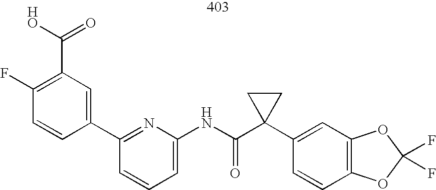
C1(C2=CC(C(=O)O)=C(F)C=C2)=NC(NC(C2(C3=CC4=C(C=C3)OC(F)(F)O4)CC2)=O)=CC=C1
